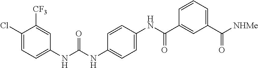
C1(Cl)=CC=C(NC(NC2=CC=C(NC(C3=CC(C([NHMe])=O)=CC=C3)=O)C=C2)=O)C=C1[CF3]
